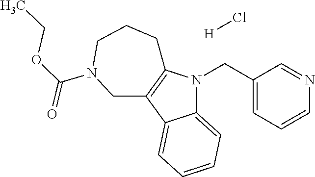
C12=CC=CC=C1C1=C(N2CC2=CC=CN=C2)CCCN(C(OCC)=O)C1.[H]Cl
